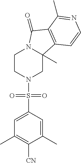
C1CN(S(C2=CC(C)=C([CN])C(C)=C2)(=O)=O)CC2(C)N1C(=O)C1=C2C=CN=C1C
